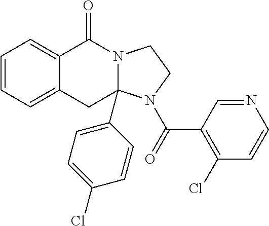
C1=CC=C2C(=C1)C(=O)N1C(C3=CC=C(Cl)C=C3)(C2)N(C(=O)C2=C(Cl)C=CN=C2)CC1
